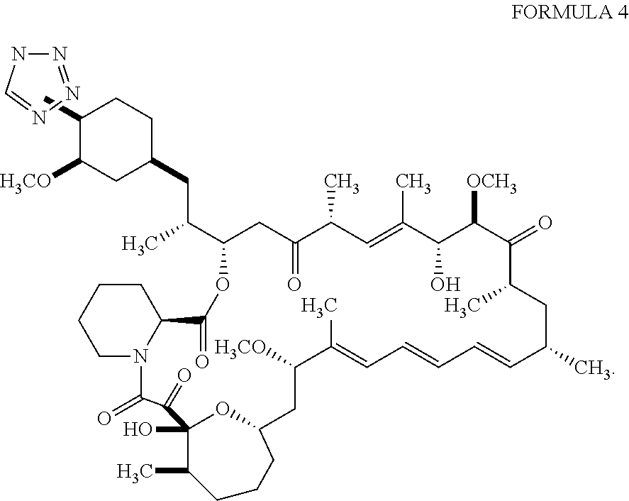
C1CCCN2C1C(=O)OC(C(CC1CCC(C)C([H3CO])C1)C)CC(=O)C(C)C=C(C)C(O)C([OCH3])C(=O)C(C)CC(C)C=CC=CC=C(C)C([H3CO])CC1OC(O)(C(C)CCC1)C(=O)C2=O.N1=NN=CN1
